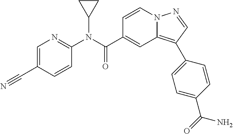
C1=CN2C(=C(C3=CC=C(C(=O)N)C=C3)C=N2)C=C1C(N(C1=NC=C(C#N)C=C1)C1CC1)=O
